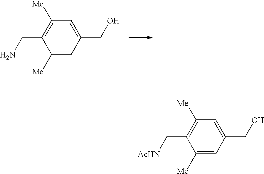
C1([Me])=CC(CO)=CC([Me])=C1C[AcHN].C1([Me])=CC(CO)=CC([Me])=C1CN
